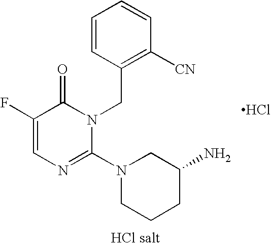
C1=CC(CN2C(=O)C(F)=CN=C2N2CCCC(N)C2)=C([CN])C=C1.Cl
